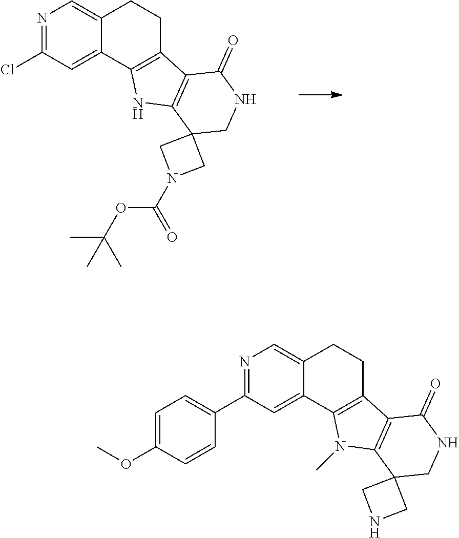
N1=C(Cl)C=C2C(=C1)CCC1=C2NC2=C1C(=O)NCC21CN(C(OC(C)(C)C)=O)C1.N1=C(C2=CC=C(OC)C=C2)C=C2C(=C1)CCC1=C2N(C)C2=C1C(=O)NCC21CNC1
